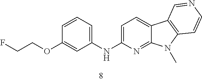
C1=C(NC2=CC=CC(OCCF)=C2)N=C2C(=C1)C1=C(N2C)C=CN=C1
